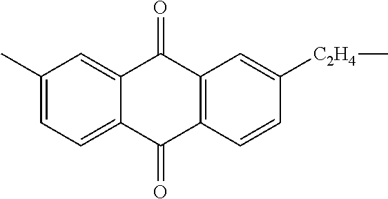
C1(C)=CC=C2C(=C1)C(=O)C1=C(C2=O)C=CC([C2H4]C)=C1
